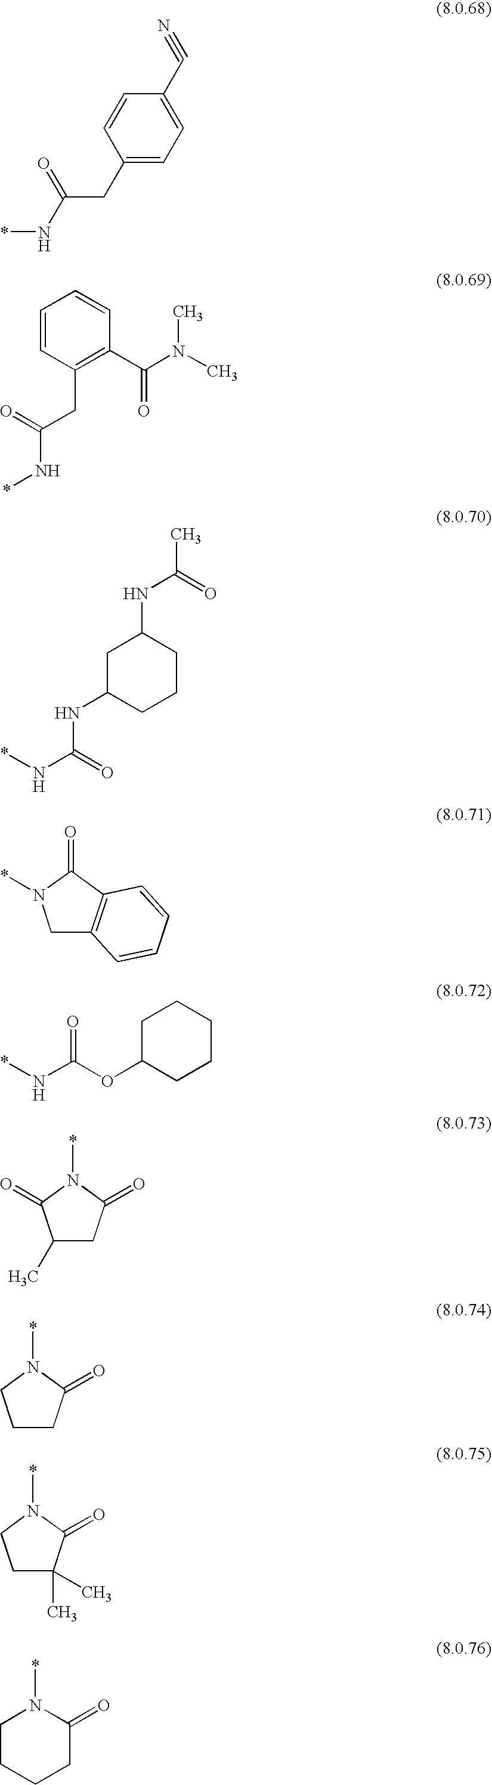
C1(CC(N*)=O)=CC=C(C#N)C=C1.C1=CC(CC(N*)=O)=C(C(N(C)C)=O)C=C1.C1C(NC(N*)=O)CCCC1NC(C)=O.C1C2=C(C(=O)N1*)C=CC=C2.C1C(OC(N*)=O)CCCC1.C1(C)CC(=O)N(*)C1=O.C1CC(=O)N(*)C1.C1C(C)(C)C(=O)N(*)C1.C1CCCC(=O)N1*
